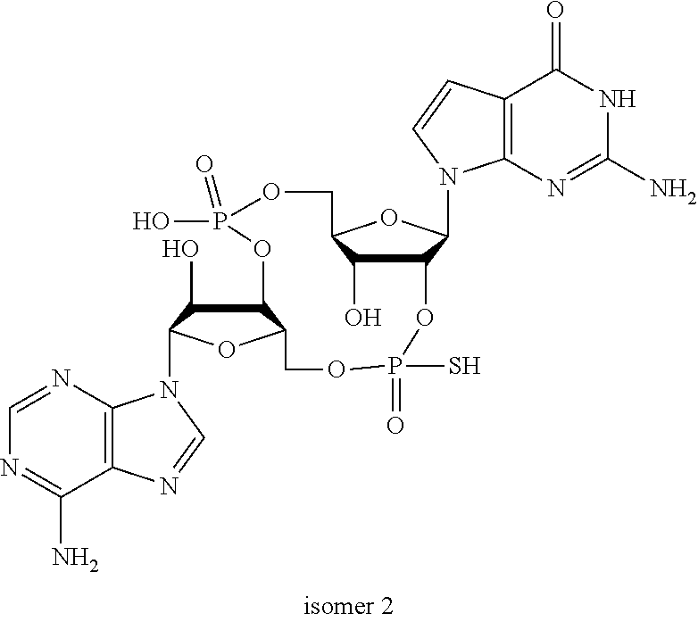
C12=C(N=CN=C1N)N(C1C(O)C3C(O1)COP(S)(=O)OC1C(N4C5=C(C(=O)NC(N)=N5)C=C4)OC(COP(=O)(O)O3)C1O)C=N2
